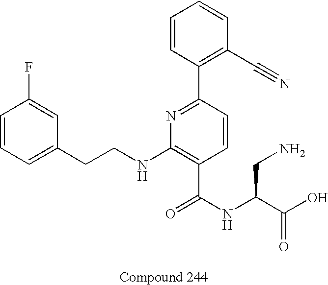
C1=CC=C(CCNC2=C(C(NC(C(=O)O)CN)=O)C=CC(C3=C(C#N)C=CC=C3)=N2)C=C1F
